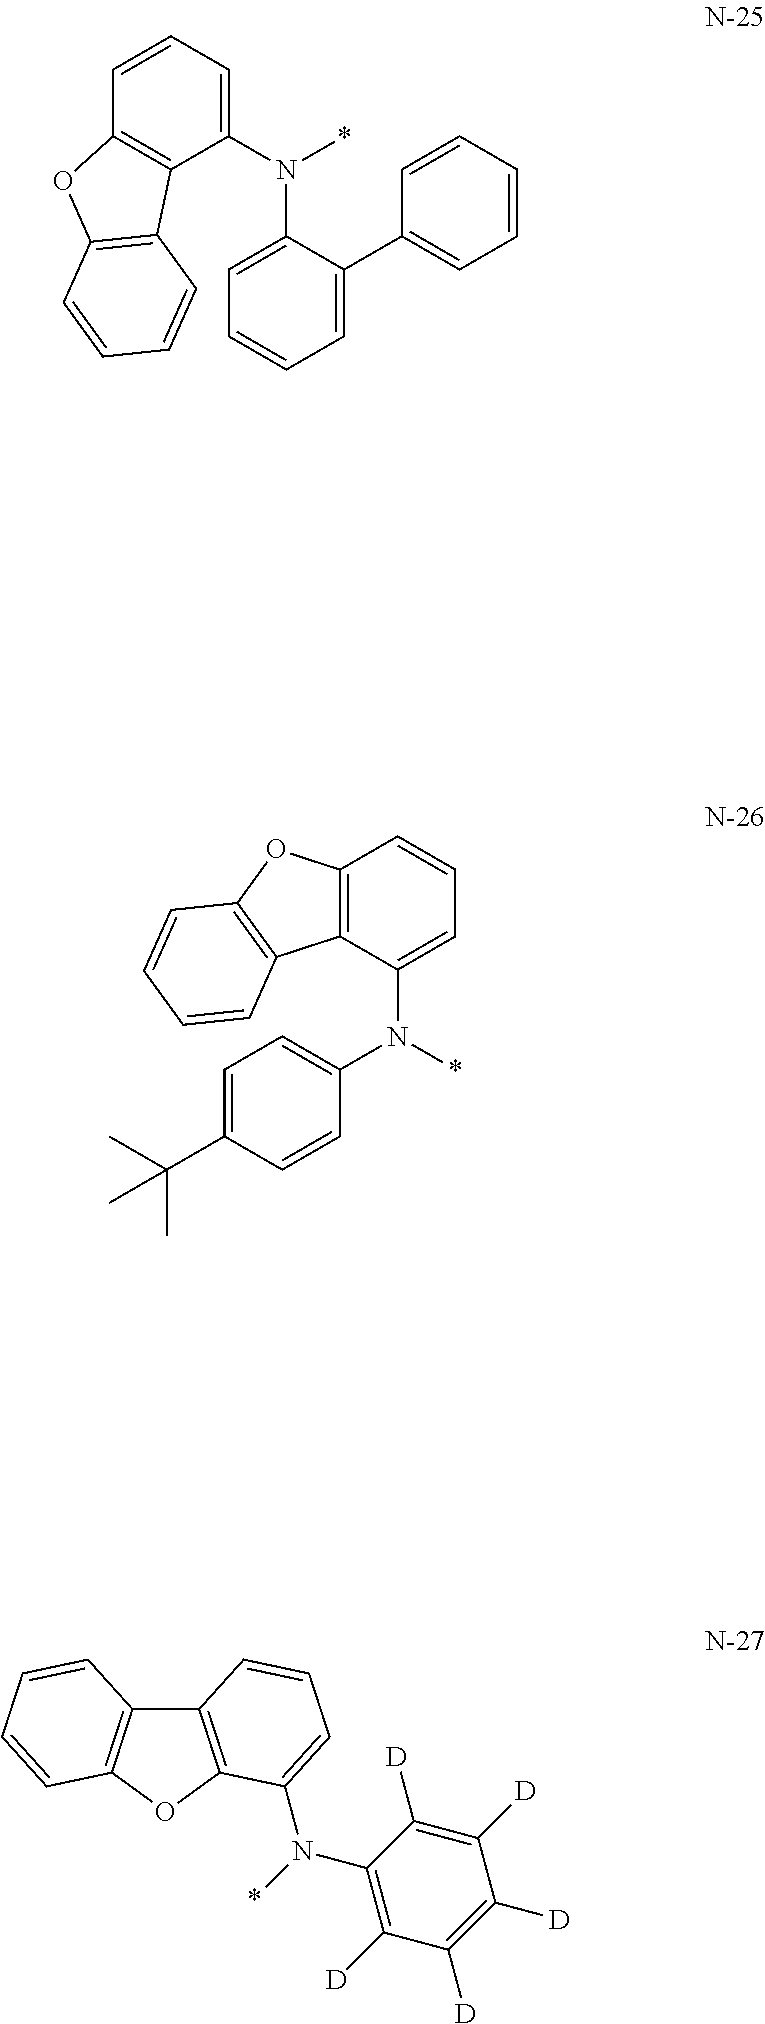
C1=C(N(*)C2=CC=CC3=C2C2=C(O3)C=CC=C2)C(C2=CC=CC=C2)=CC=C1.C1=C(C(C)(C)C)C=CC(N(*)C2=CC=CC3=C2C2=C(O3)C=CC=C2)=C1.C12=C(OC3=C1C=CC=C3)C(N(*)C1=C([D])C([D])=C([D])C([D])=C1[D])=CC=C2
